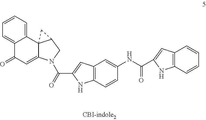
C12=C(C=CC(NC(C3=CC4=C(C=CC=C4)N3)=O)=C1)NC(C(=O)N1C3=CC(=O)C4=CC=CC=C4C34C(C1)C4)=C2
